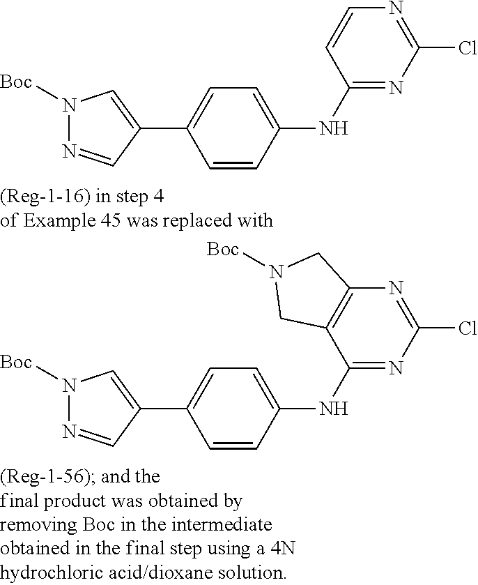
ClC1=NC=CC(NC2=CC=C(C3=CN([Boc])N=C3)C=C2)=N1.ClC1=NC2=C(C(NC3=CC=C(C4=CN([Boc])N=C4)C=C3)=N1)CN([Boc])C2
